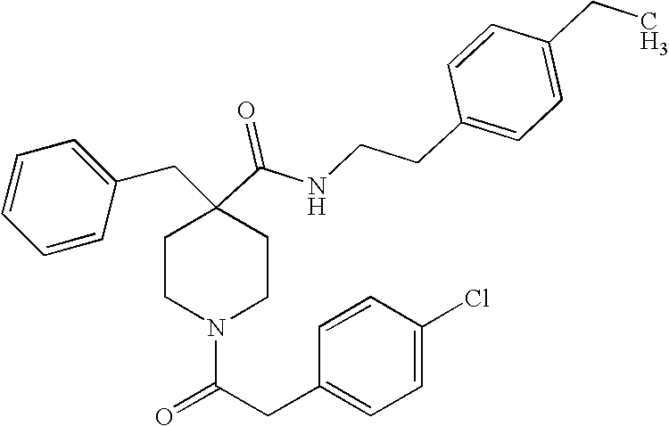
C1=CC=CC(CC2(C(=O)NCCC3=CC=C(CC)C=C3)CCN(C(CC3=CC=C(Cl)C=C3)=O)CC2)=C1
